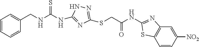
C1=CC=CC(CNC(NC2=NC(SCC(NC3=NC4=C(C=CC([NO2])=C4)S3)=O)=NN2)=S)=C1
